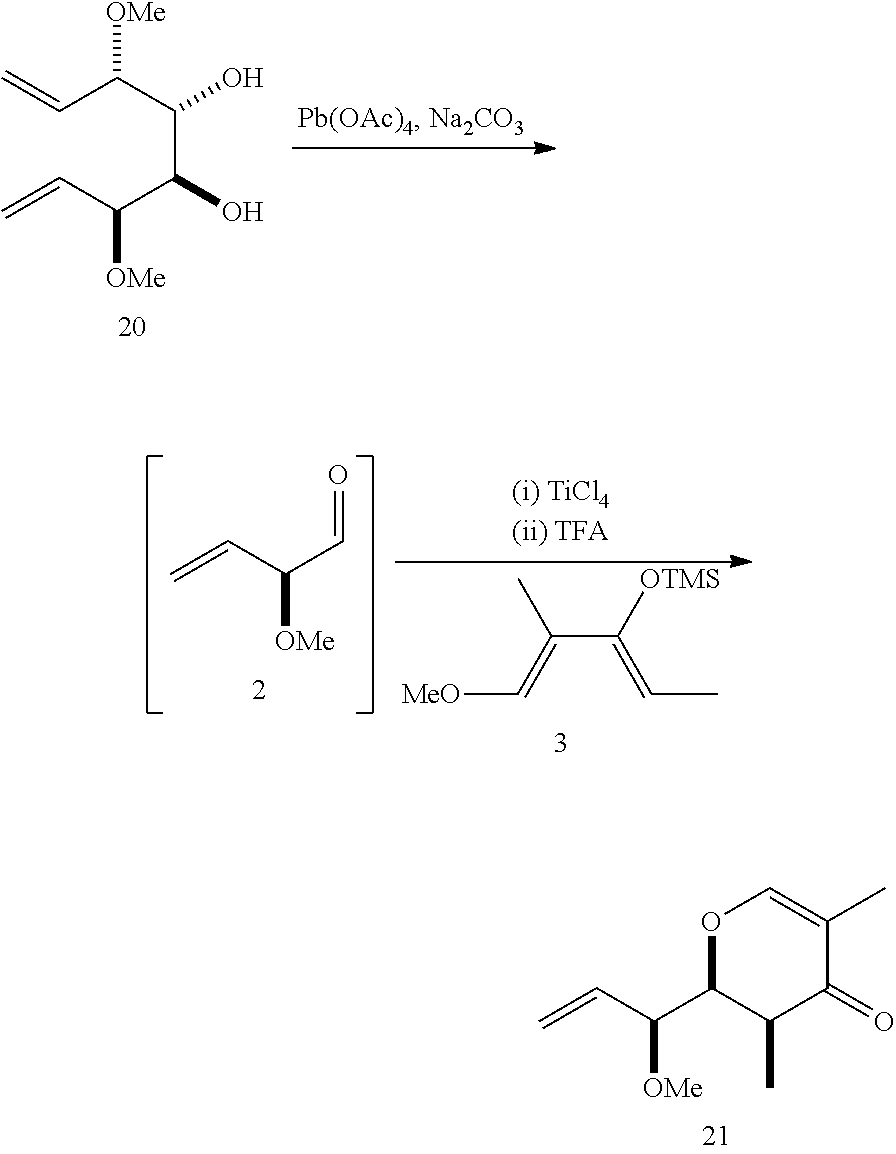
O1C(C([OMe])C=C)C(C)C(=O)C(C)=C1.C(C(C(C(C(C=C)[OMe])O)O)[OMe])=C.C=CC(C=O)[OMe].C(C([OTMS])=CC)(C)=C[MeO]
